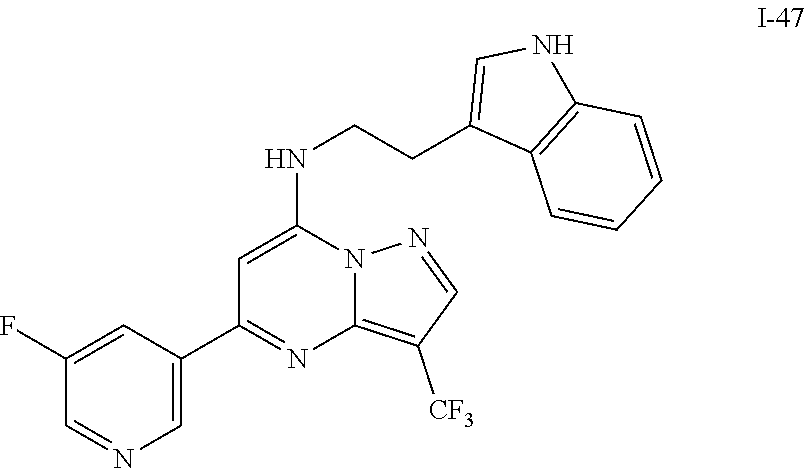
C1=C(C2=NC3=C([CF3])C=NN3C(NCCC3=CNC4=C3C=CC=C4)=C2)C=C(F)C=N1
